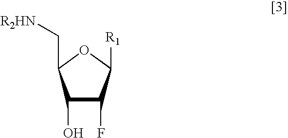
C1(O)C(F)C([R1])OC1C[R2HN]
